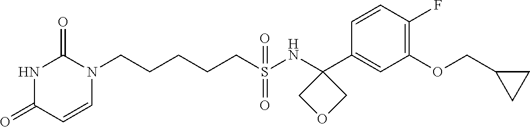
C(CCCS(NC1(C2=CC(OCC3CC3)=C(F)C=C2)COC1)(=O)=O)CN1C(=O)NC(=O)C=C1
